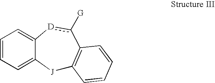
[J]1C2=C(c([G])[D]C3=CC=CC=C13)C=CC=C2
